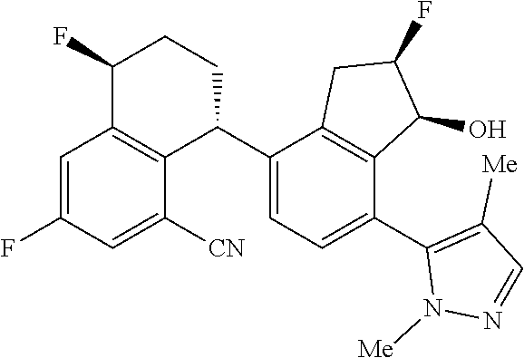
C1=C(F)C=C([CN])C2=C1C(F)CCC2C1=CC=C(C2=C([Me])C=NN2[Me])C2=C1CC(F)C2O
